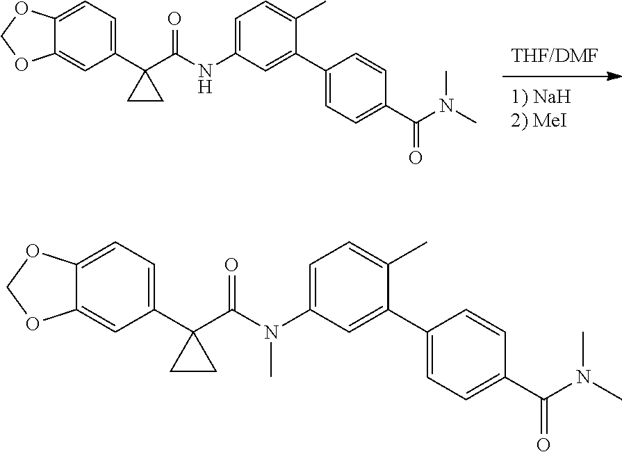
C12=CC=C(C3(C(NC4=CC=C(C)C(C5=CC=C(C(=O)N(C)C)C=C5)=C4)=O)CC3)C=C1OCO2.C12=CC=C(C3(C(=O)N(C4=CC=C(C)C(C5=CC=C(C(=O)N(C)C)C=C5)=C4)C)CC3)C=C1OCO2
